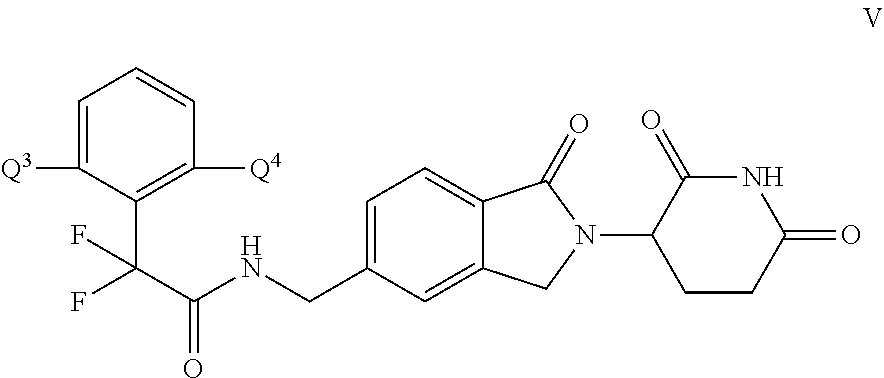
C1=C([Q3])C(C(C(NCC2=CC=C3C(=C2)CN(C2CCC(=O)NC2=O)C3=O)=O)(F)F)=C([Q4])C=C1
